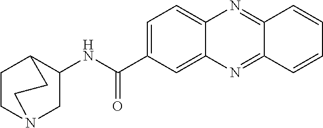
C1=C(C(NC2CN3CCC2CC3)=O)C=C2C(=C1)N=C1C(=N2)C=CC=C1
